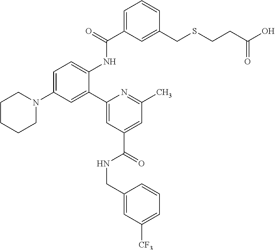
C1=C(C(=O)NC2=CC=C(N3CCCCC3)C=C2C2=CC(C(=O)NCC3=CC([CF3])=CC=C3)=CC(C)=N2)C=C(CSCCC(O)=O)C=C1
